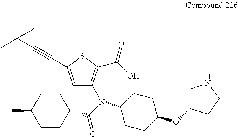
C1C(OC2CCC(N(C(C3CCC(C)CC3)=O)C3=C(C(O)=O)SC(C#CC(C)(C)C)=C3)CC2)CCN1
